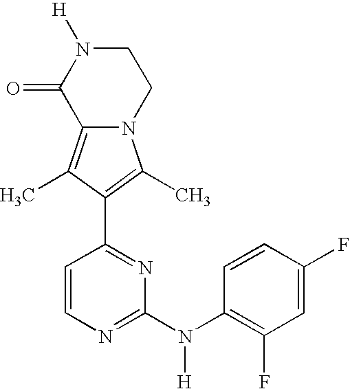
N12C(=C(C)C(C3=NC(N(C4=C(F)C=C(F)C=C4)[H])=NC=C3)=C1C)C(=O)N([H])CC2
